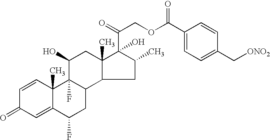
C1=CC2(C)C(=CC1=O)C(F)CC1C3C(C)(CC(O)C21F)C(C(COC(C1=CC=C(C[ONO2])C=C1)=O)=O)(O)C(C)C3
